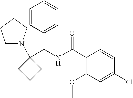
C1(C(NC(C2=C(OC)C=C(Cl)C=C2)=O)C2=CC=CC=C2)(N2CCCC2)CCC1
